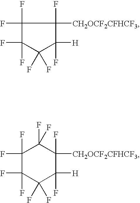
C1(F)(F)C(F)(F)C(F)(F)C([H])(F)C1(F)[CH2OCF2CFHCF3].C1(F)(F)C(F)(F)C(F)(F)C([H])(F)C(F)([CH2OCF2CFHCF3])C1(F)F
